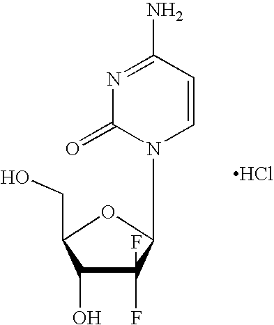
C1(F)(F)C(O)C(CO)OC1N1C=CC(N)=NC1=O.Cl
